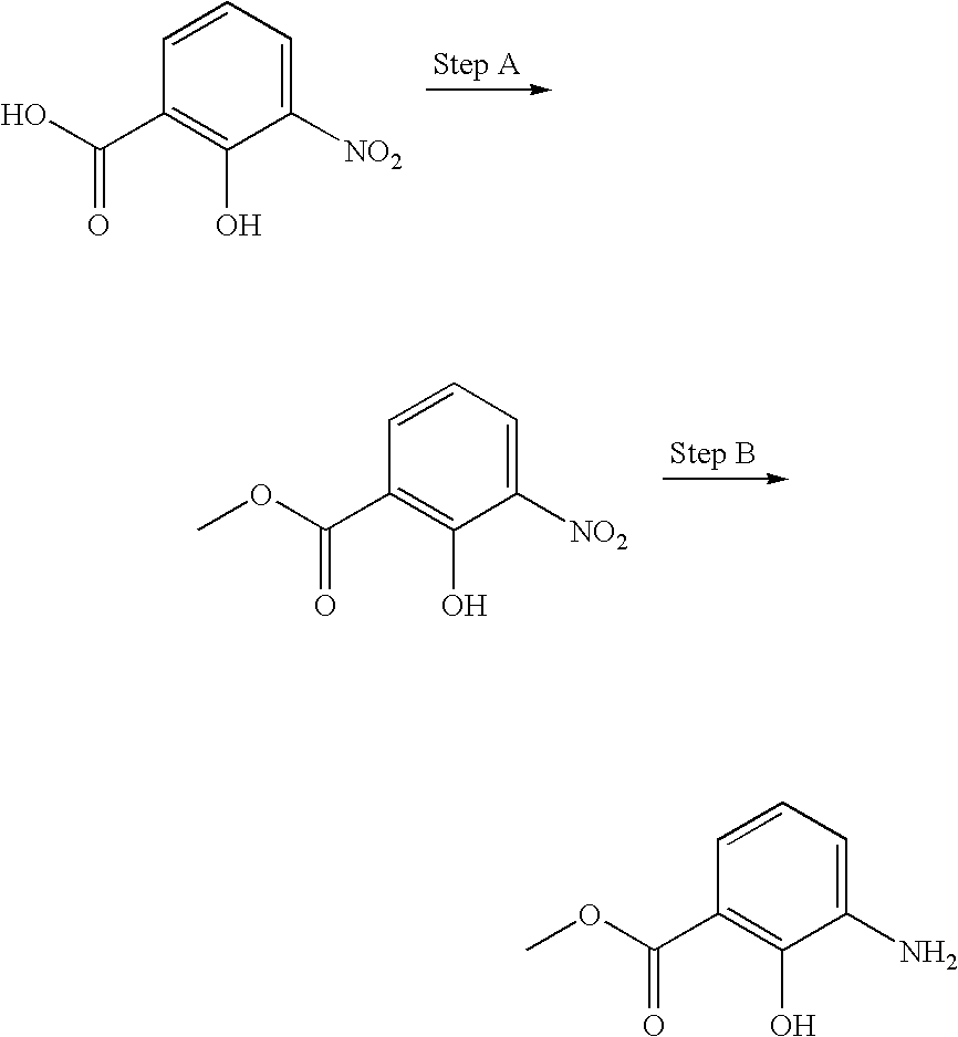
OC(C1=C(O)C([NO2])=CC=C1)=O.C1=CC(C(OC)=O)=C(O)C([NO2])=C1.C1=CC(C(OC)=O)=C(O)C(N)=C1
